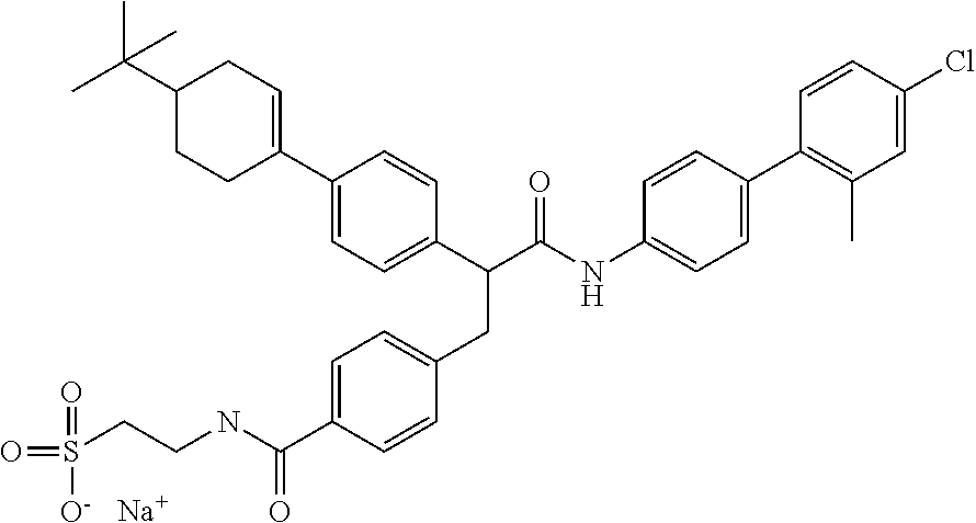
[Na].C1=C(C(NCCS(=O)(=O)[O-])=O)C=CC(CC(C(NC2=CC=C(C3=C(C)C=C(Cl)C=C3)C=C2)=O)C2=CC=C(C3=CCC(C(C)(C)C)CC3)C=C2)=C1
